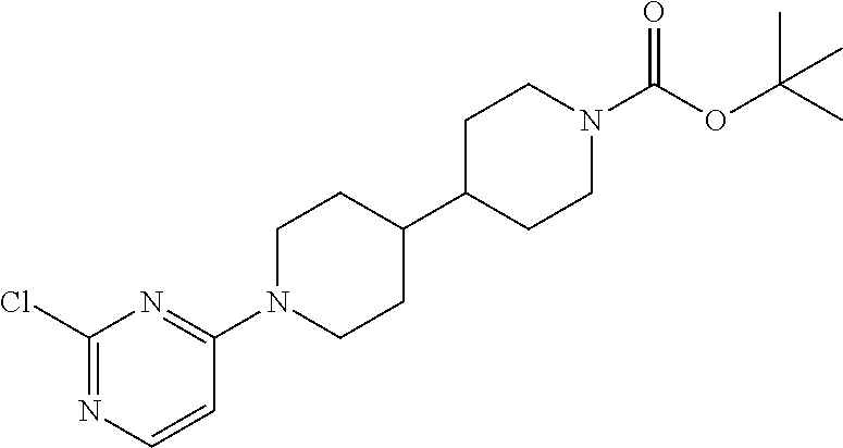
C1(Cl)=NC=CC(N2CCC(C3CCN(C(OC(C)(C)C)=O)CC3)CC2)=N1
